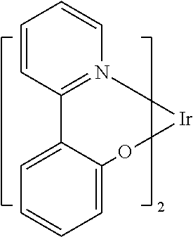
C1=CC2=N(C=C1)[Ir]OC1=CC=CC=C21
